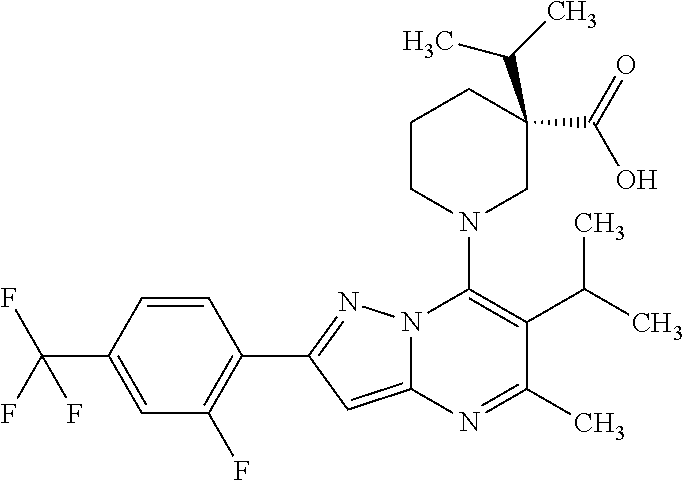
C1=C(C(F)(F)F)C=CC(C2=NN3C(=C2)N=C(C)C(C(C)C)=C3N2CC(C(O)=O)(C(C)C)CCC2)=C1F
